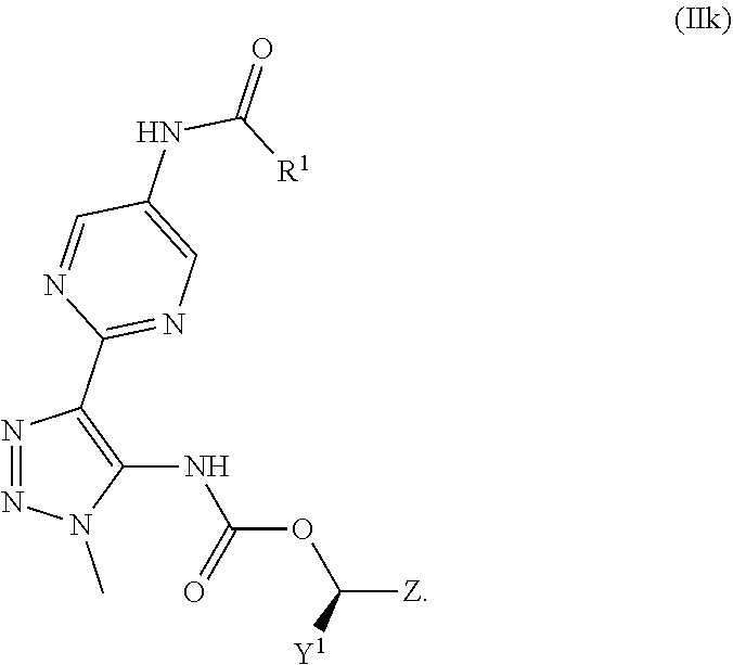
N1=NN(C)C(NC(=O)OC([Z])[Y1])=C1C1=NC=C(NC([R1])=O)C=N1
